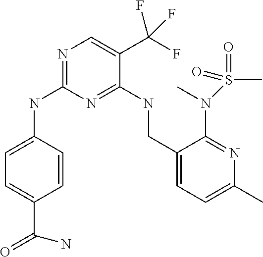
C1=C(NC2=NC=C(C(F)(F)F)C(NCC3=CC=C(C)N=C3N(S(C)(=O)=O)C)=N2)C=CC(C(=O)N)=C1
